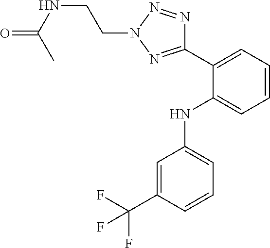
C1=C(C(F)(F)F)C=CC=C1NC1=CC=CC=C1C1=NN(CCNC(=O)C)N=N1
